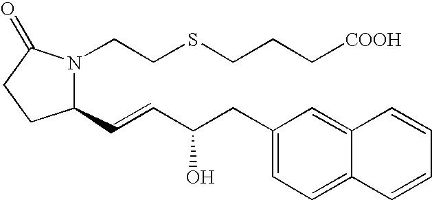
C1(C=CC(CC2=CC=C3C(=C2)C=CC=C3)O)N(CCSCCC[COOH])C(=O)CC1
